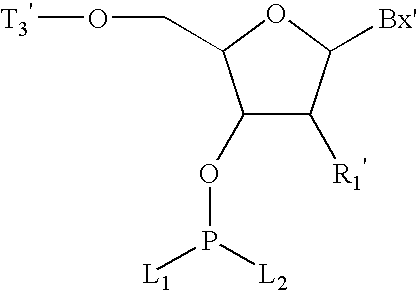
C1(OP([L1])[L2])C([R1'])C([Bx'])OC1CO[T3']
